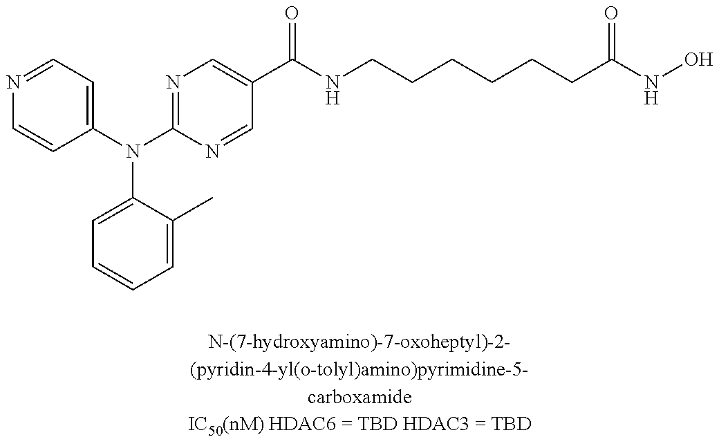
N1=CC=C(N(C2=NC=C(C(NCCCCCCC(NO)=O)=O)C=N2)C2=CC=CC=C2C)C=C1
